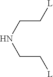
C(CNCC[L])[L]
